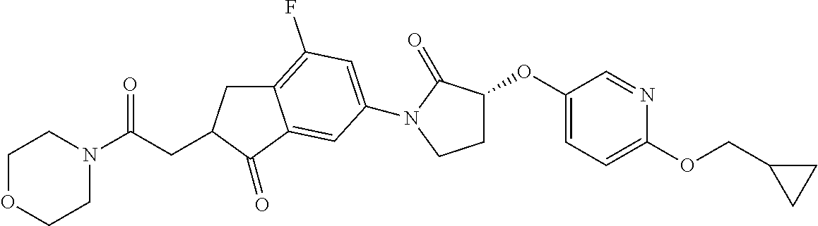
C12=C(F)C=C(N3C(=O)C(OC4=CC=C(OCC5CC5)N=C4)CC3)C=C1C(=O)C(CC(N1CCOCC1)=O)C2
